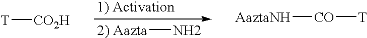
[T][CO2H].[AaztaNH][CO][T].[2) Aazta]N
